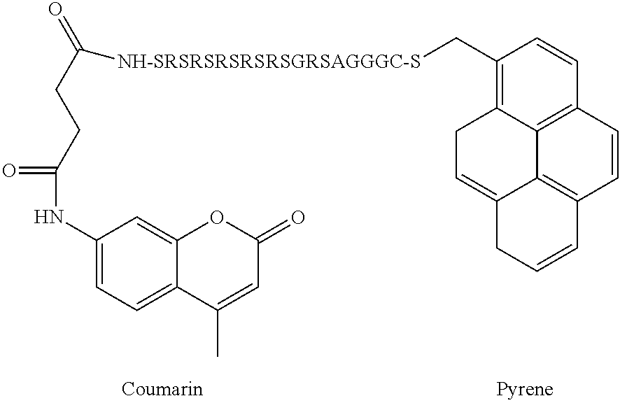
C1(NC(=O)CCC(=O)[NH-SRSRSRSRSRSGRSAGGGC-S]CC2=C3C4=C(C=C2)C=CC2=C4C(=CC3)CC=C2)=CC=C2C(=C1)OC(=O)C=C2C
